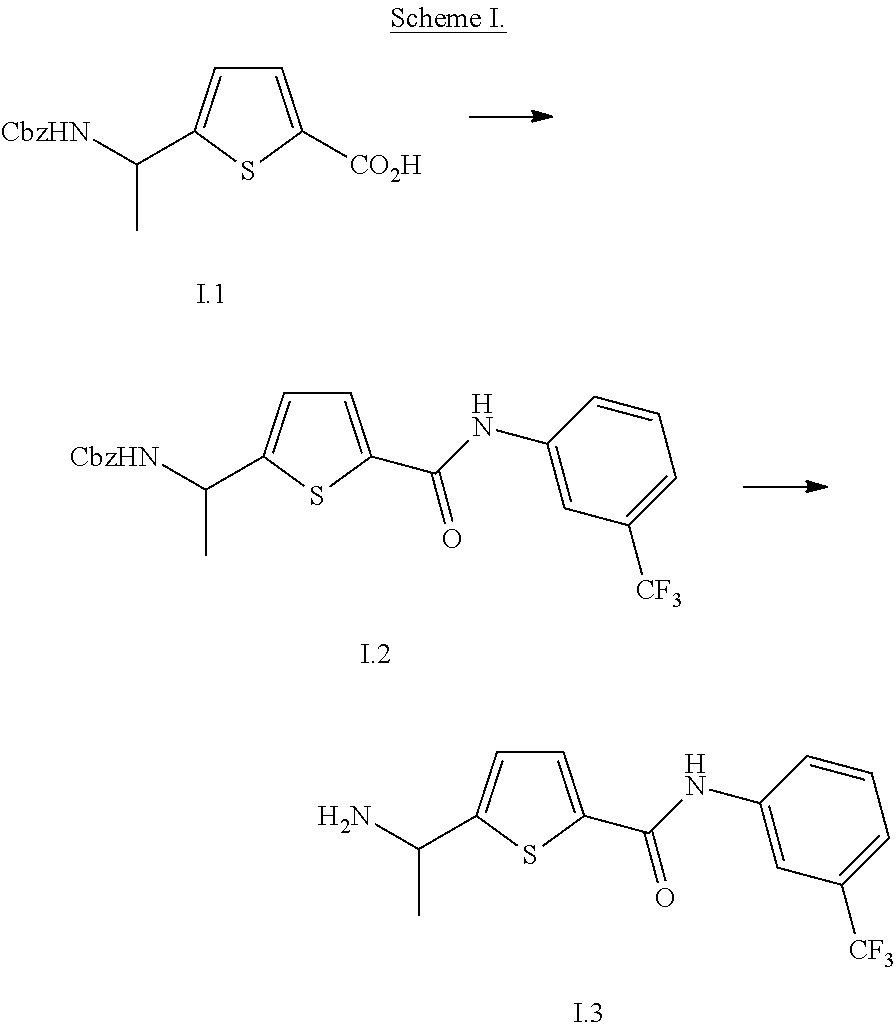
C1=C([CO2H])SC(C([CbzHN])C)=C1.C1=C(C(NC2=CC([CF3])=CC=C2)=O)SC(C([CbzHN])C)=C1.C1=C(C(NC2=CC([CF3])=CC=C2)=O)SC(C(N)C)=C1
